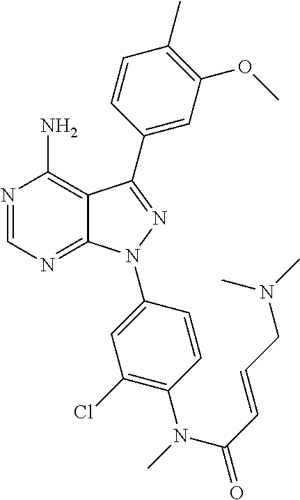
N1=CN=C2C(=C1N)C(C1=CC(OC)=C(C)C=C1)=NN2C1=CC(Cl)=C(N(C)C(C=CCN(C)C)=O)C=C1
